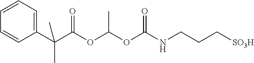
C1(C(C(OC(OC(NCCC[SO3H])=O)C)=O)(C)C)=CC=CC=C1
